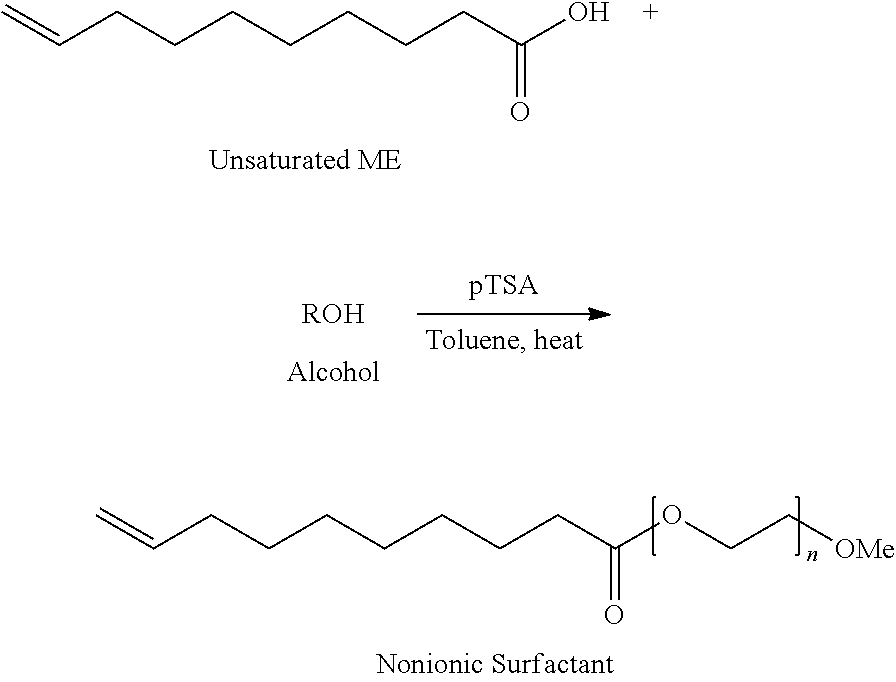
C=CCCCCCCCC(O)=O.[ROH].C=CCCCCCCCC(OCC[OMe])=O
